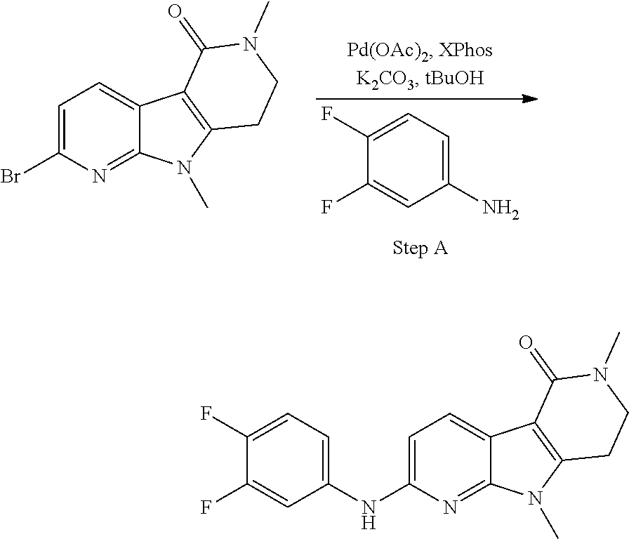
C12=CC=C(NC3=CC=C(F)C(F)=C3)N=C1N(C)C1=C2C(=O)N(C)CC1.C12=CC=C(Br)N=C1N(C)C1=C2C(=O)N(C)CC1.NC1=CC=C(F)C(F)=C1
